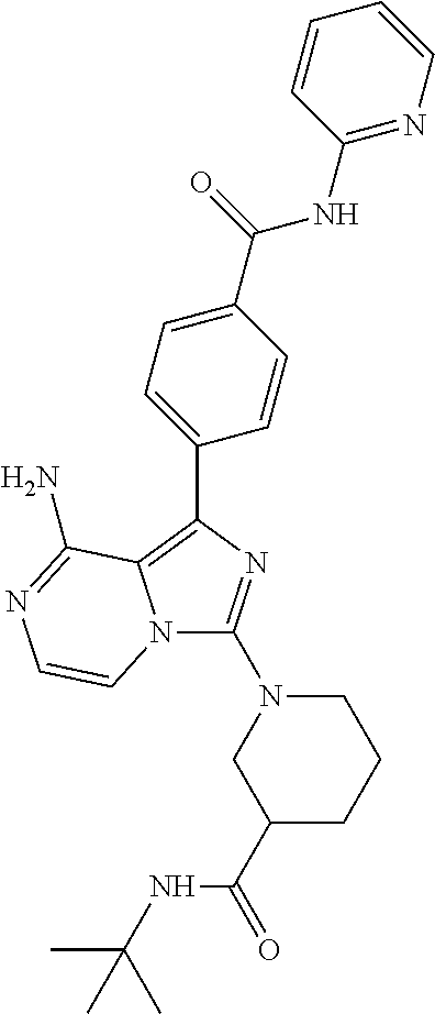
N12C(N3CC(C(=O)NC(C)(C)C)CCC3)=NC(C3=CC=C(C(=O)NC4=NC=CC=C4)C=C3)=C1C(N)=NC=C2
